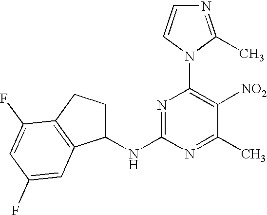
N1=C(NC2CCC3=C2C=C(F)C=C3F)N=C(C)C([NO2])=C1N1C(C)=NC=C1
